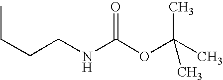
C(NCCCC)(OC(C)(C)C)=O
